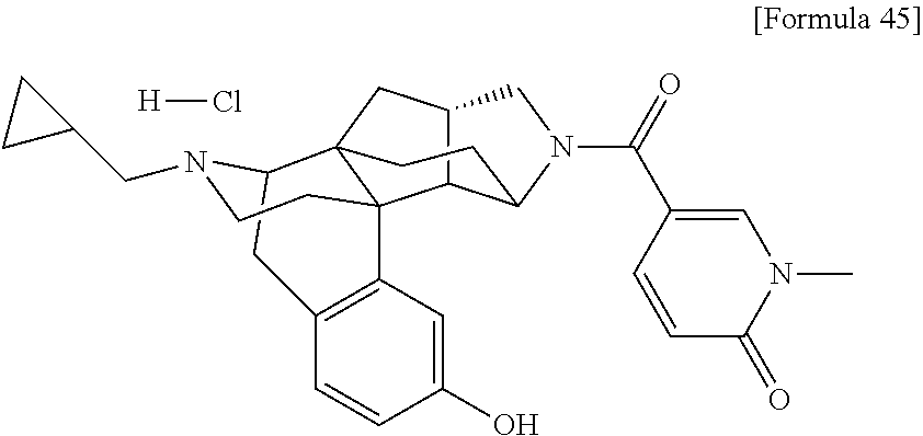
C12C3C(N(C(=O)C4=CN(C)C(=O)C=C4)C1)CCC1(C2)C32C3=C(CC1N(CC1CC1)CC2)C=CC(O)=C3.[H]Cl
